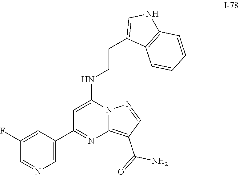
C1=C(C2=NC3=C(C(N)=O)C=NN3C(NCCC3=CNC4=C3C=CC=C4)=C2)C=C(F)C=N1
